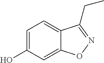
OC1=CC=C2C(=C1)ON=C2CC
